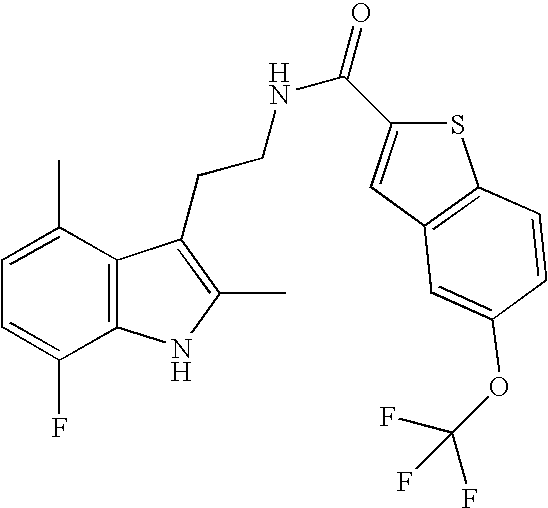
C1=C(C)C2=C(C(F)=C1)NC(C)=C2CCNC(=O)C1=CC2=C(S1)C=CC(OC(F)(F)F)=C2
